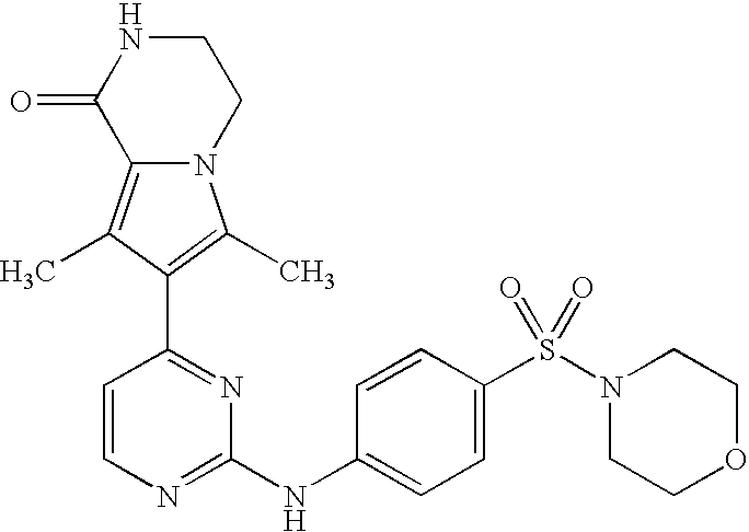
N12C(=C(C)C(C3=NC(NC4=CC=C(S(N5CCOCC5)(=O)=O)C=C4)=NC=C3)=C1C)C(=O)NCC2
